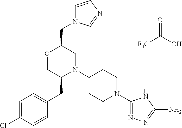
[F3C]C(O)=O.C(C1OCC(CC2=CC=C(Cl)C=C2)N(C2CCN(C3=NN=C(N)N3)CC2)C1)N1C=CN=C1
